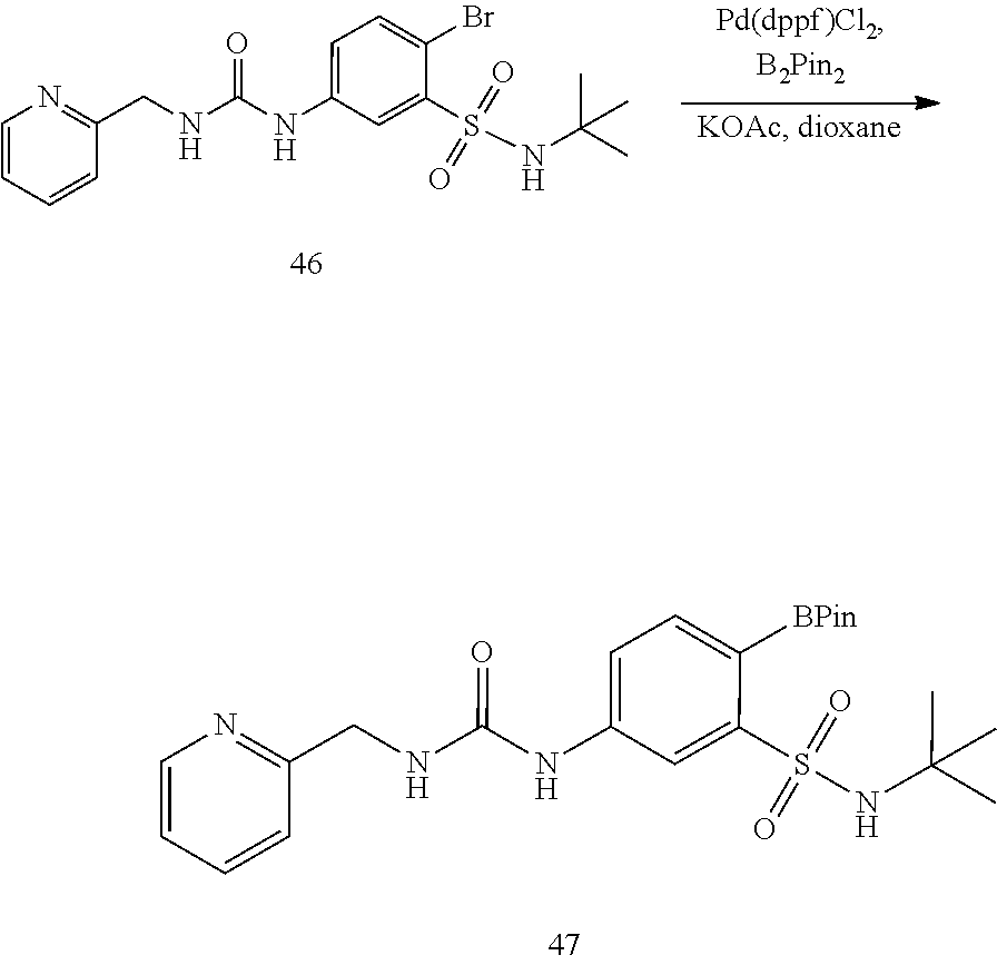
C1(CNC(NC2=CC=C([BPin])C(S(NC(C)(C)C)(=O)=O)=C2)=O)=NC=CC=C1.C1(CNC(NC2=CC=C(Br)C(S(NC(C)(C)C)(=O)=O)=C2)=O)=NC=CC=C1
